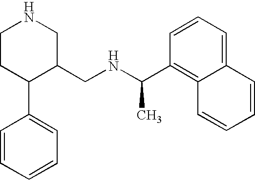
C1(C(NCC2CNCCC2C2=CC=CC=C2)C)=C2C(=CC=C1)C=CC=C2
